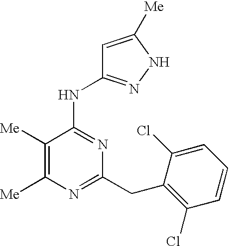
C1([Me])=C([Me])N=C(CC2=C(Cl)C=CC=C2Cl)N=C1NC1=NNC([Me])=C1
